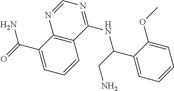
C1(C(CN)NC2=NC=NC3=C2C=CC=C3C(=O)N)=CC=CC=C1OC
